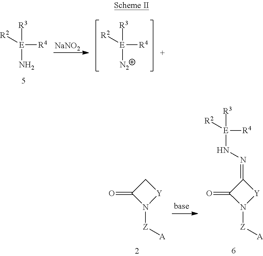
[R3][E]([R4])([R2])N.[NaNO2].[R3][E]([R4])([R2])[N2].N1([Z][A])[Y]CC1=O.[R3][E]([R4])([R2])NN=C1[Y]N([Z][A])C1=O
